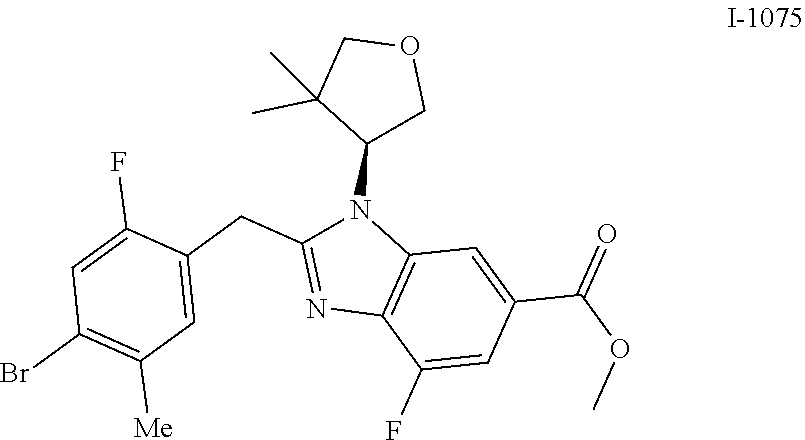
C1=C(F)C(CC2=NC3=C(N2C2COCC2(C)C)C=C(C(OC)=O)C=C3F)=CC([Me])=C1Br
